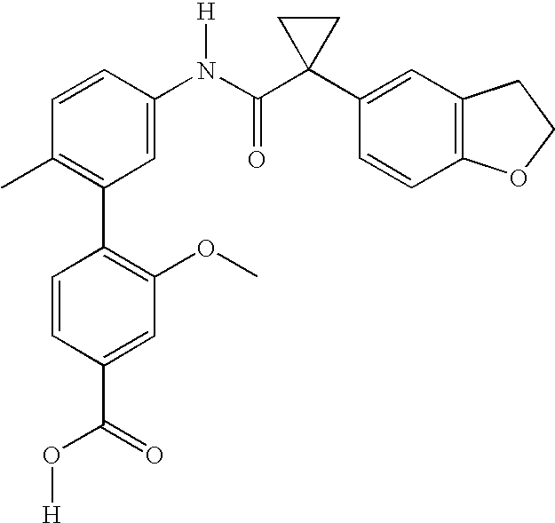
C1=CC(N(C(C2(C3=CC4=C(C=C3)OCC4)CC2)=O)[H])=CC(C2=C(OC)C=C(C(=O)O[H])C=C2)=C1C
